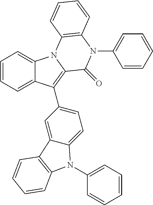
C1=CC=C2C(=C1)N1C(=C2C2=CC=C3C(=C2)C2=C(N3C3=CC=CC=C3)C=CC=C2)C(=O)N(C2=CC=CC=C2)C2=C1C=CC=C2
